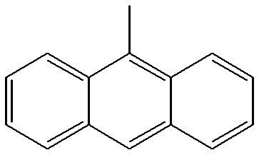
C1=CC=C2C(=C1)C(C)=C1C(=C2)C=CC=C1
